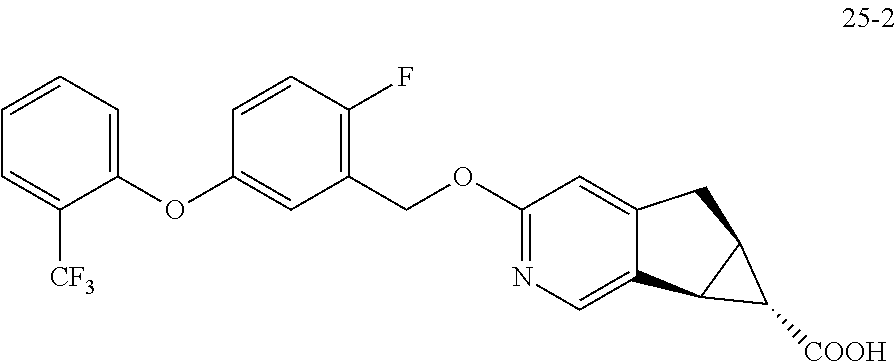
O(C1=CC=CC=C1[CF3])C1=CC(COC2=NC=C3C(=C2)CC2C3C2[COOH])=C(F)C=C1
